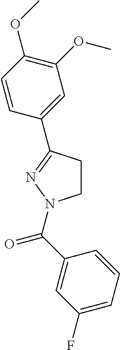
C1CC(C2=CC(OC)=C(OC)C=C2)=NN1C(C1=CC(F)=CC=C1)=O
